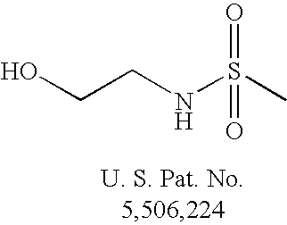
N(S(C)(=O)=O)CCO
